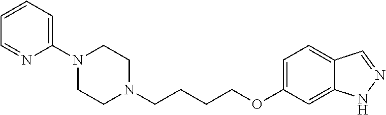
C1N(CCCCOC2=CC=C3C(=C2)NN=C3)CCN(C2=CC=CC=N2)C1
